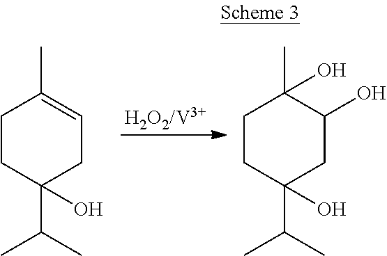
C1CC(C(C)C)(O)CC=C1C.C1CC(C(C)C)(O)CC(O)C1(C)O
